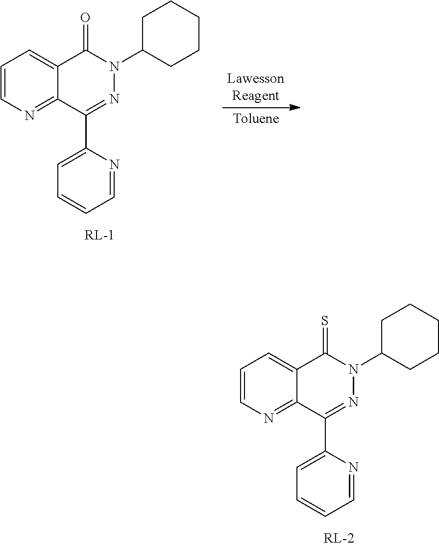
C1=NC(C2=NN(C3CCCCC3)C(=S)C3=CC=CN=C23)=CC=C1.C1=NC(C2=NN(C3CCCCC3)C(=O)C3=CC=CN=C23)=CC=C1
